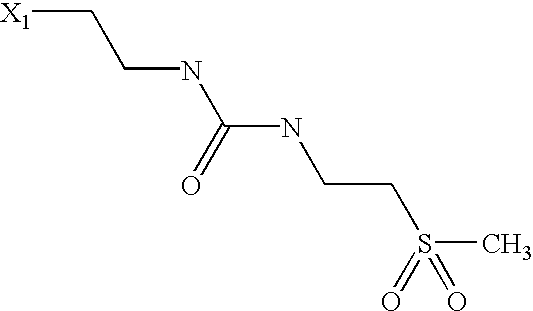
[X1]CCNC(NCCS(C)(=O)=O)=O
